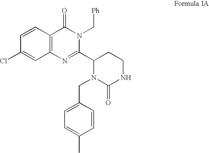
C1=CC2=C(C=C1Cl)N=C(C1CCNC(=O)N1CC1=CC=C(C)C=C1)N(C[Ph])C2=O
